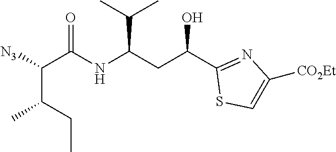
C(C(C1=NC([CO2Et])=CS1)O)C(NC(C([N3])C(CC)C)=O)C(C)C
